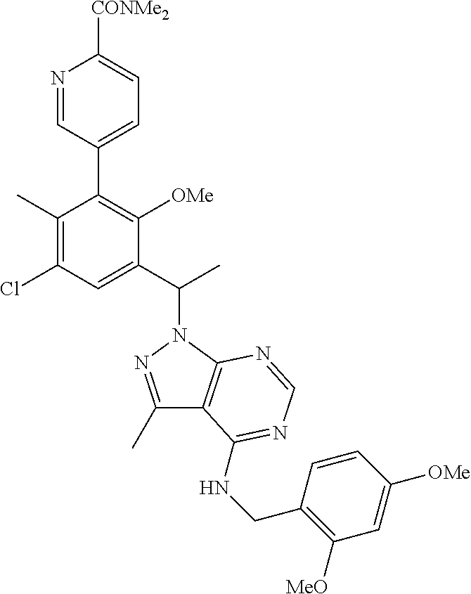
C1(C)=C(Cl)C=C(C(C)N2N=C(C)C3=C2N=CN=C3NCC2=C([MeO])C=C([OMe])C=C2)C([OMe])=C1C1=CC=C([CONMe2])N=C1
